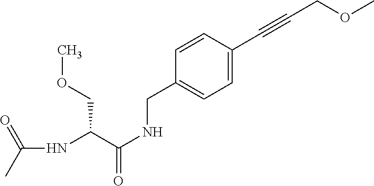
C(C(C(NCC1=CC=C(C#CCOC)C=C1)=O)NC(C)=O)OC
